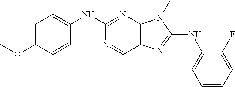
C1(NC2=CC=C(OC)C=C2)=NC2=C(C=N1)N=C(NC1=CC=CC=C1F)N2C
